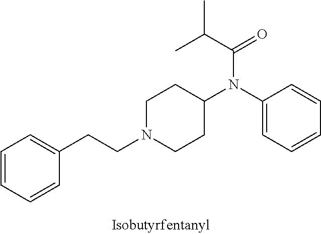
C1=CC=CC(CCN2CCC(N(C3=CC=CC=C3)C(C(C)C)=O)CC2)=C1
